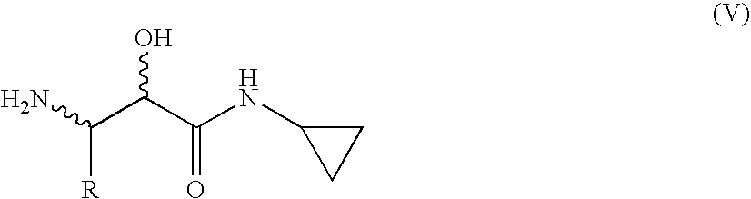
NC(C(C(NC1CC1)=O)O)[R]
